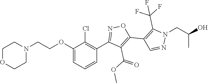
O(C(=O)C1=C(C2=C(C(F)(F)F)N(CC(O)C)N=C2)ON=C1C1=C(Cl)C(OCCN2CCOCC2)=CC=C1)C
